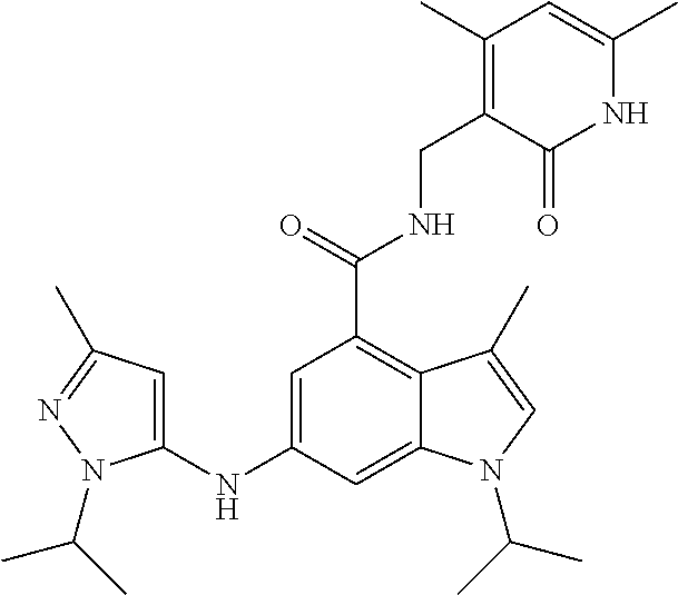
C1(NC2=CC(C)=NN2C(C)C)=CC(C(=O)NCC2=C(C)C=C(C)NC2=O)=C2C(=C1)N(C(C)C)C=C2C
